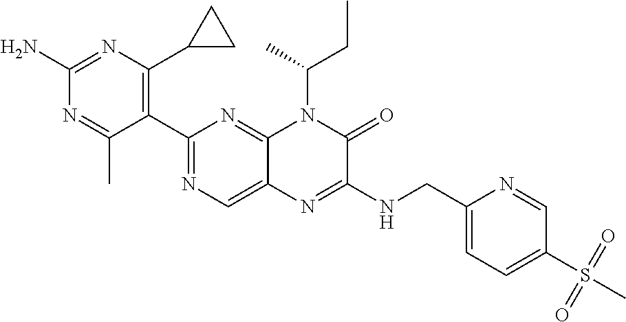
C1(N)=NC(C2CC2)=C(C2=NC=C3C(=N2)N(C(CC)C)C(=O)C(NCC2=CC=C(S(C)(=O)=O)C=N2)=N3)C(C)=N1
